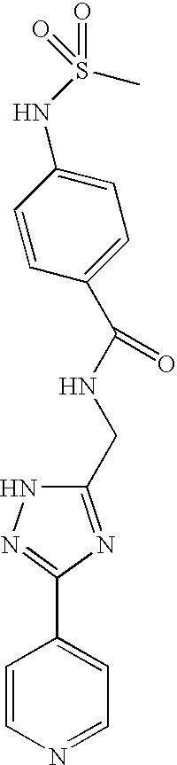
C1=CN=CC=C1C1=NNC(CNC(C2=CC=C(NS(=O)(=O)C)C=C2)=O)=N1
